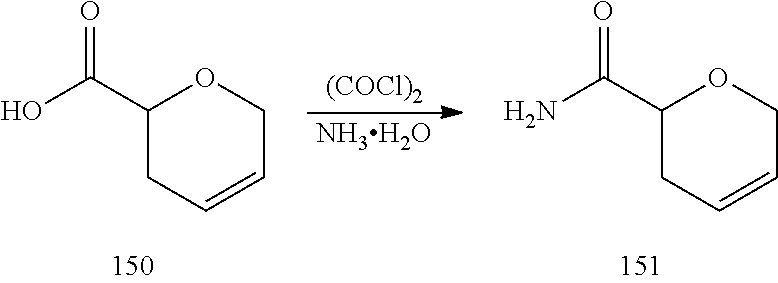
[(COCl)2].[NH3H2O].C1(C(N)=O)CC=CCO1.C1(C(O)=O)CC=CCO1
